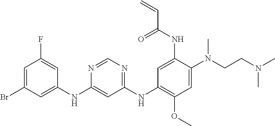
C1(NC2=CC(Br)=CC(F)=C2)=CC(NC2=C(OC)C=C(N(CCN(C)C)C)C(NC(C=C)=O)=C2)=NC=N1
